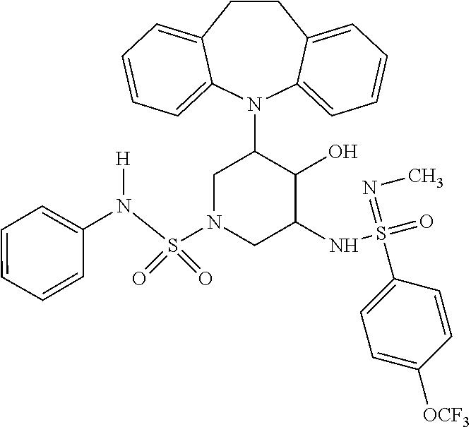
C12=CC=CC=C1N(C1CN(S(N([H])C3=CC=CC=C3)(=O)=O)CC(NS(=O)(=NC)C3=CC=C([OCF3])C=C3)C1O)C1=CC=CC=C1CC2
